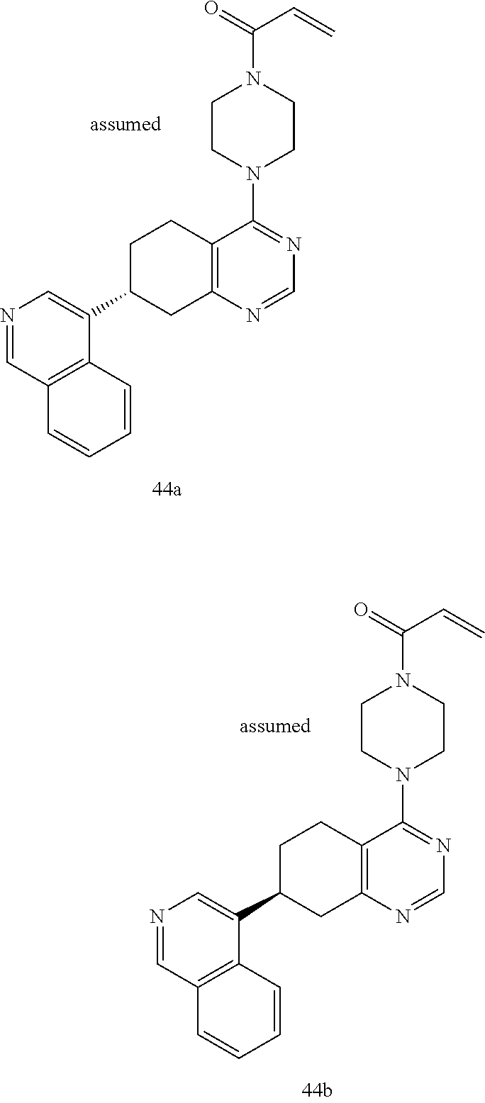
N1=CC2=C(C(C3CC4=C(CC3)C(N3CCN(C(=O)C=C)CC3)=NC=N4)=C1)C=CC=C2.N1=CC2=C(C(C3CC4=C(CC3)C(N3CCN(C(=O)C=C)CC3)=NC=N4)=C1)C=CC=C2
